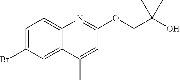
C1=C(Br)C=C2C(=C1)N=C(OCC(O)(C)C)C=C2C
